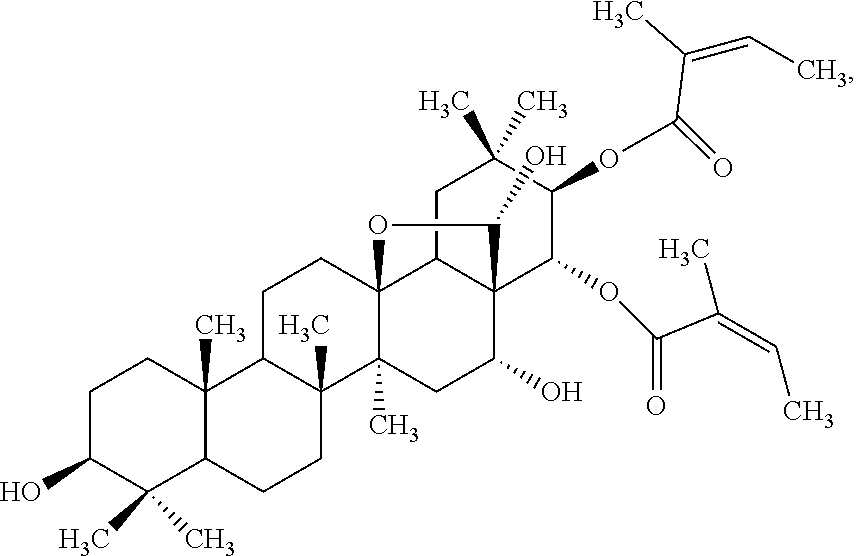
C1C(O)C(C)(C)C2C(C)(C1)C1C(C)(CC2)C2(C)C3(CC1)C1C(C(O)C2)(C(OC(=O)C(C)=CC)C(OC(=O)C(=CC)C)C(C)(C)C1)C(O)O3
